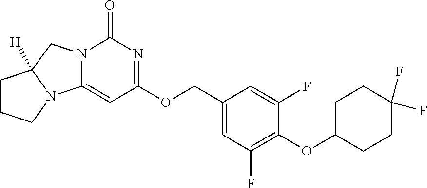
N12C(=CC(OCC3=CC(F)=C(OC4CCC(F)(F)CC4)C(F)=C3)=NC1=O)N1C([H])(C2)CCC1
